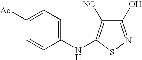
C1(O)=NSC(NC2=CC=C([Ac])C=C2)=C1[NC]
